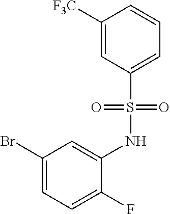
C1([F3C])=CC(S(=O)(=O)NC2=CC(Br)=CC=C2F)=CC=C1
